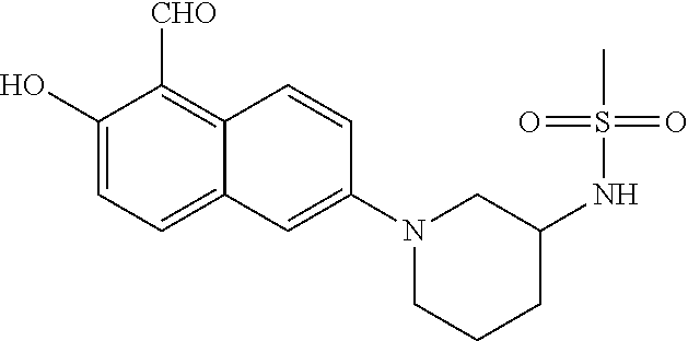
C1(O)=CC=C2C(=C1[CHO])C=CC(N1CCCC(NS(C)(=O)=O)C1)=C2
